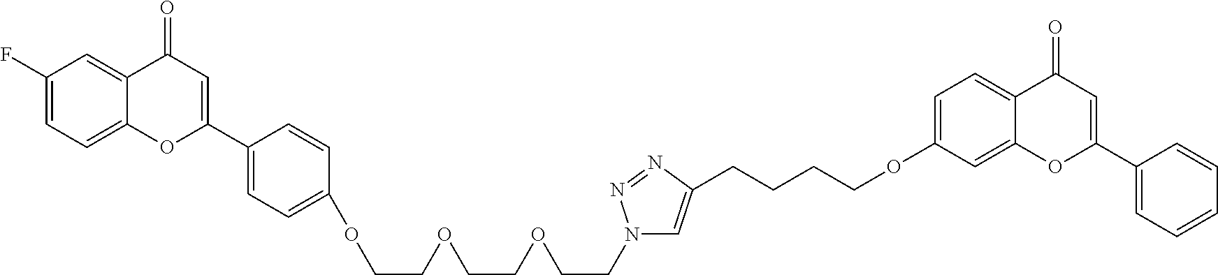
C1(F)=CC=C2C(=C1)C(=O)C=C(C1=CC=C(OCCOCCOCCN3C=C(CCCCOC4=CC=C5C(=C4)OC(C4=CC=CC=C4)=CC5=O)N=N3)C=C1)O2
